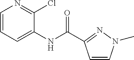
C1=CC=C(NC(=O)C2=NN(C)C=C2)C(Cl)=N1
